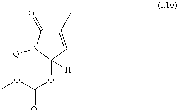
C1(C)=CC(OC(=O)OC)([H])N([Q])C1=O
